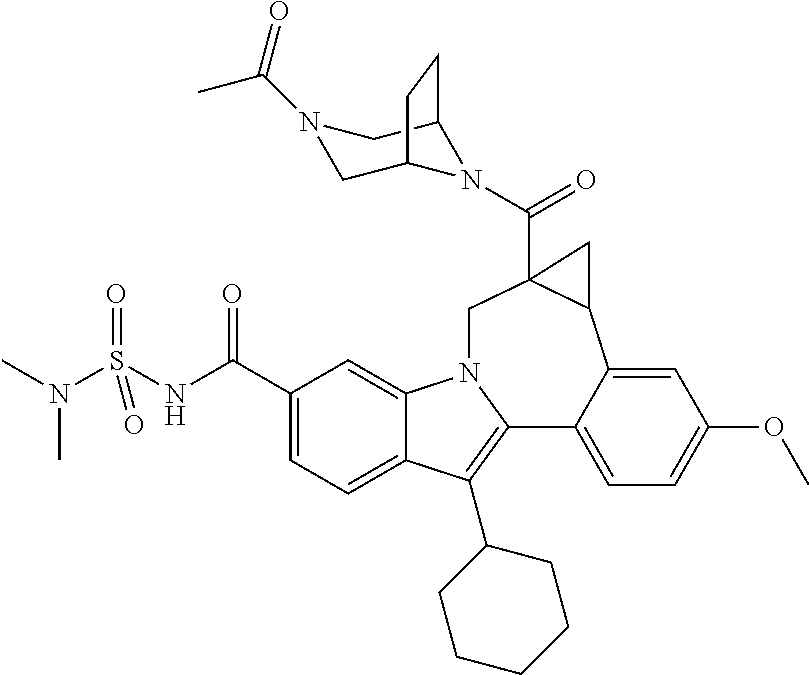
C1(C(NS(N(C)C)(=O)=O)=O)=CC=C2C(=C1)N1C(=C2C2CCCCC2)C2=CC=C(OC)C=C2C2C(C(=O)N3C4CN(C(=O)C)CC3CC4)(C1)C2
